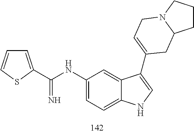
C1(NC(=N)C2=CC=CS2)=CC=C2C(=C1)C(C1=CCN3CCCC3C1)=CN2
